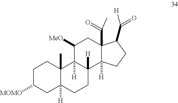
C1C([MOMO])CC2([H])C(C)(C1)C1([H])C([H])(CC2)C2([H])C(C(=O)C)(CC1[MeO])C(C(=O)[H])CC2
